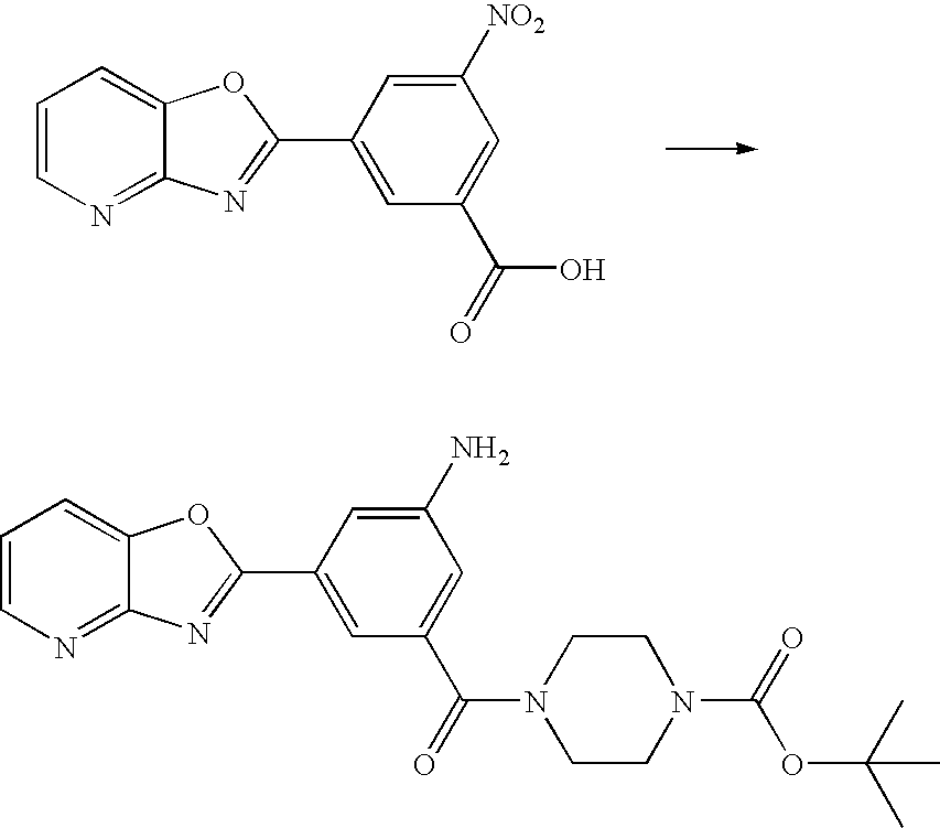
C1=CN=C2C(=C1)OC(C1=CC(C(=O)N3CCN(C(=O)OC(C)(C)C)CC3)=CC(N)=C1)=N2.C1=CN=C2C(=C1)OC(C1=CC(C(=O)O)=CC([NO2])=C1)=N2
